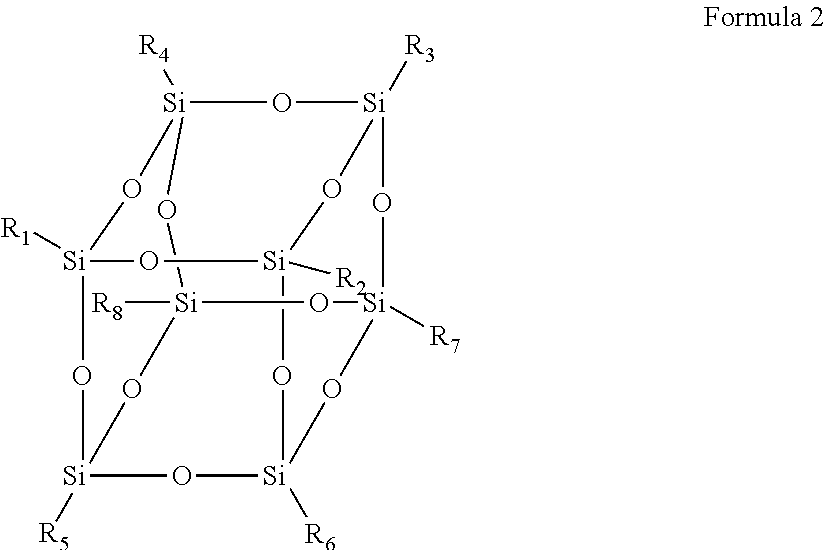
[Si]12([R8])O[Si]3([R5])O[Si]4([R6])O[Si]([R7])(O[Si]5([R3])O[Si]([R4])(O[Si]([R1])(O3)O[Si]([R2])(O5)O4)O1)O2
